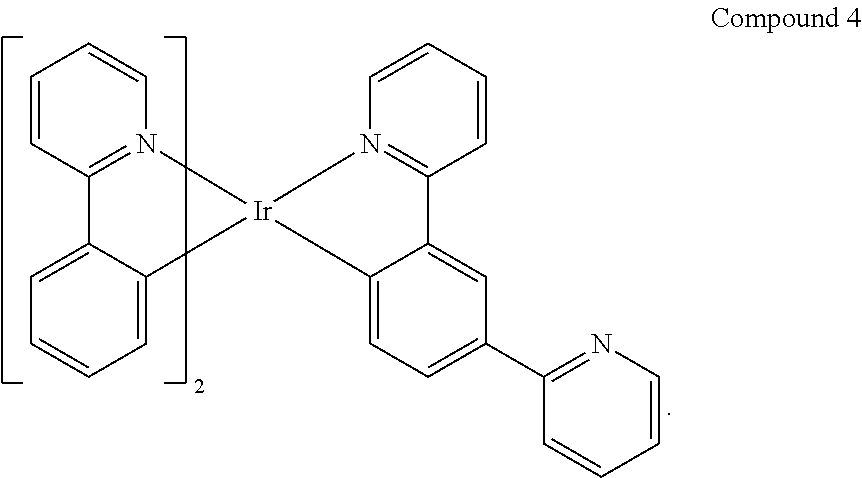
C12=N(C=CC=C1)[Ir]1(C3=CC=CC=C23)N2=C(C3=CC(C4=NC=CC=C4)=CC=C31)C=CC=C2
